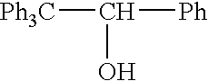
[Ph3C]C(O)[Ph]
